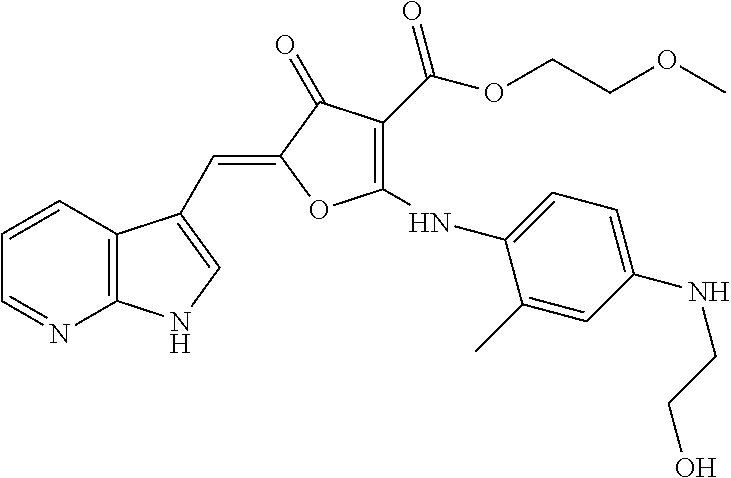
C1=CC2=C(N=C1)NC=C2C=C1C(=O)C(C(OCCOC)=O)=C(NC2=CC=C(NCCO)C=C2C)O1
